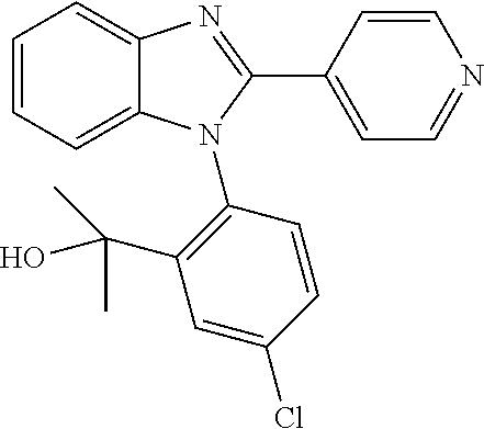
C1=CC=C2C(=C1)N=C(C1=CC=NC=C1)N2C1=C(C(C)(O)C)C=C(Cl)C=C1
